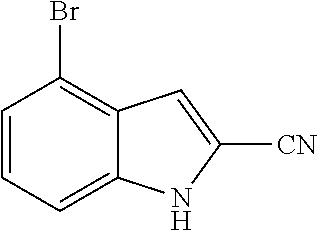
C1=CC=C2C(=C1Br)C=C([CN])N2
